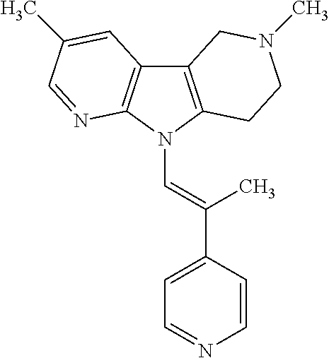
C12=C(N(C=C(C3=CC=NC=C3)C)C3=C1C=C(C)C=N3)CCN(C)C2
